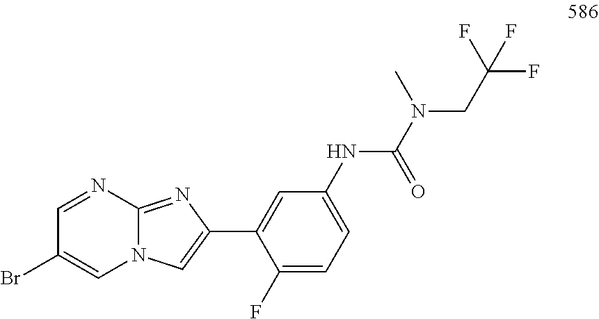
C1(F)=CC=C(NC(N(C)CC(F)(F)F)=O)C=C1C1=CN2C(=N1)N=CC(Br)=C2
